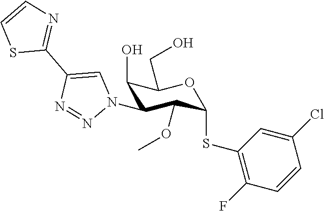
C1(O)C(N2C=C(C3=NC=CS3)N=N2)C(OC)C(SC2=C(F)C=CC(Cl)=C2)OC1CO
